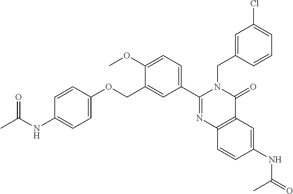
C1(NC(C)=O)=CC=C(OCC2=CC(C3=NC4=C(C(=O)N3CC3=CC(Cl)=CC=C3)C=C(NC(C)=O)C=C4)=CC=C2OC)C=C1
